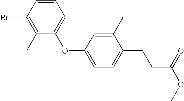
BrC1=C(C)C(OC2=CC=C(CCC(=O)OC)C(C)=C2)=CC=C1
